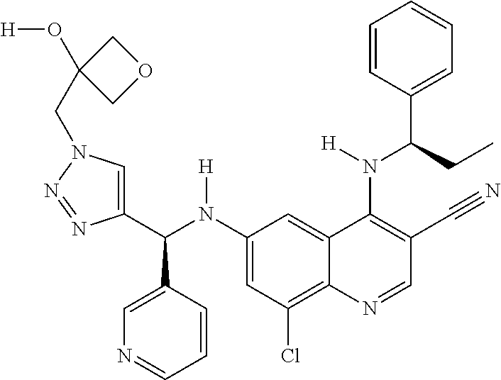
C1(N(C(C2=CN(CC3(O[H])COC3)N=N2)C2=CN=CC=C2)[H])=CC(Cl)=C2C(=C1)C(N(C(C1=CC=CC=C1)CC)[H])=C(C#N)C=N2
